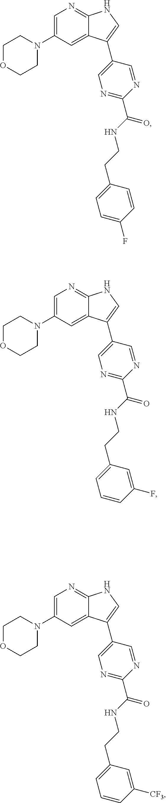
C1OCCN(C2=CN=C3C(=C2)C(C2=CN=C(C(=O)NCCC4=CC=C(F)C=C4)N=C2)=CN3)C1.C1OCCN(C2=CN=C3C(=C2)C(C2=CN=C(C(=O)NCCC4=CC=CC(F)=C4)N=C2)=CN3)C1.C1OCCN(C2=CN=C3C(=C2)C(C2=CN=C(C(=O)NCCC4=CC=CC([CF3])=C4)N=C2)=CN3)C1
